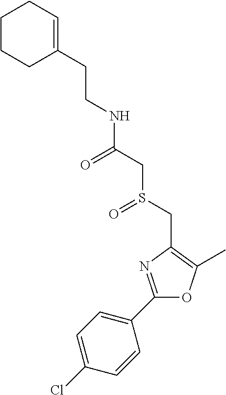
C(CC1=CCCCC1)NC(CS(CC1=C(C)OC(C2=CC=C(Cl)C=C2)=N1)=O)=O
